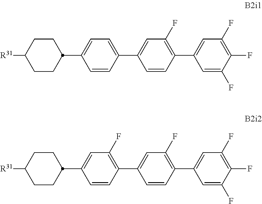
C1CC([R31])CCC1C1=CC=C(C2=CC(F)=C(C3=CC(F)=C(F)C(F)=C3)C=C2)C=C1.C1CC([R31])CCC1C1=CC(F)=C(C2=CC(F)=C(C3=CC(F)=C(F)C(F)=C3)C=C2)C=C1
